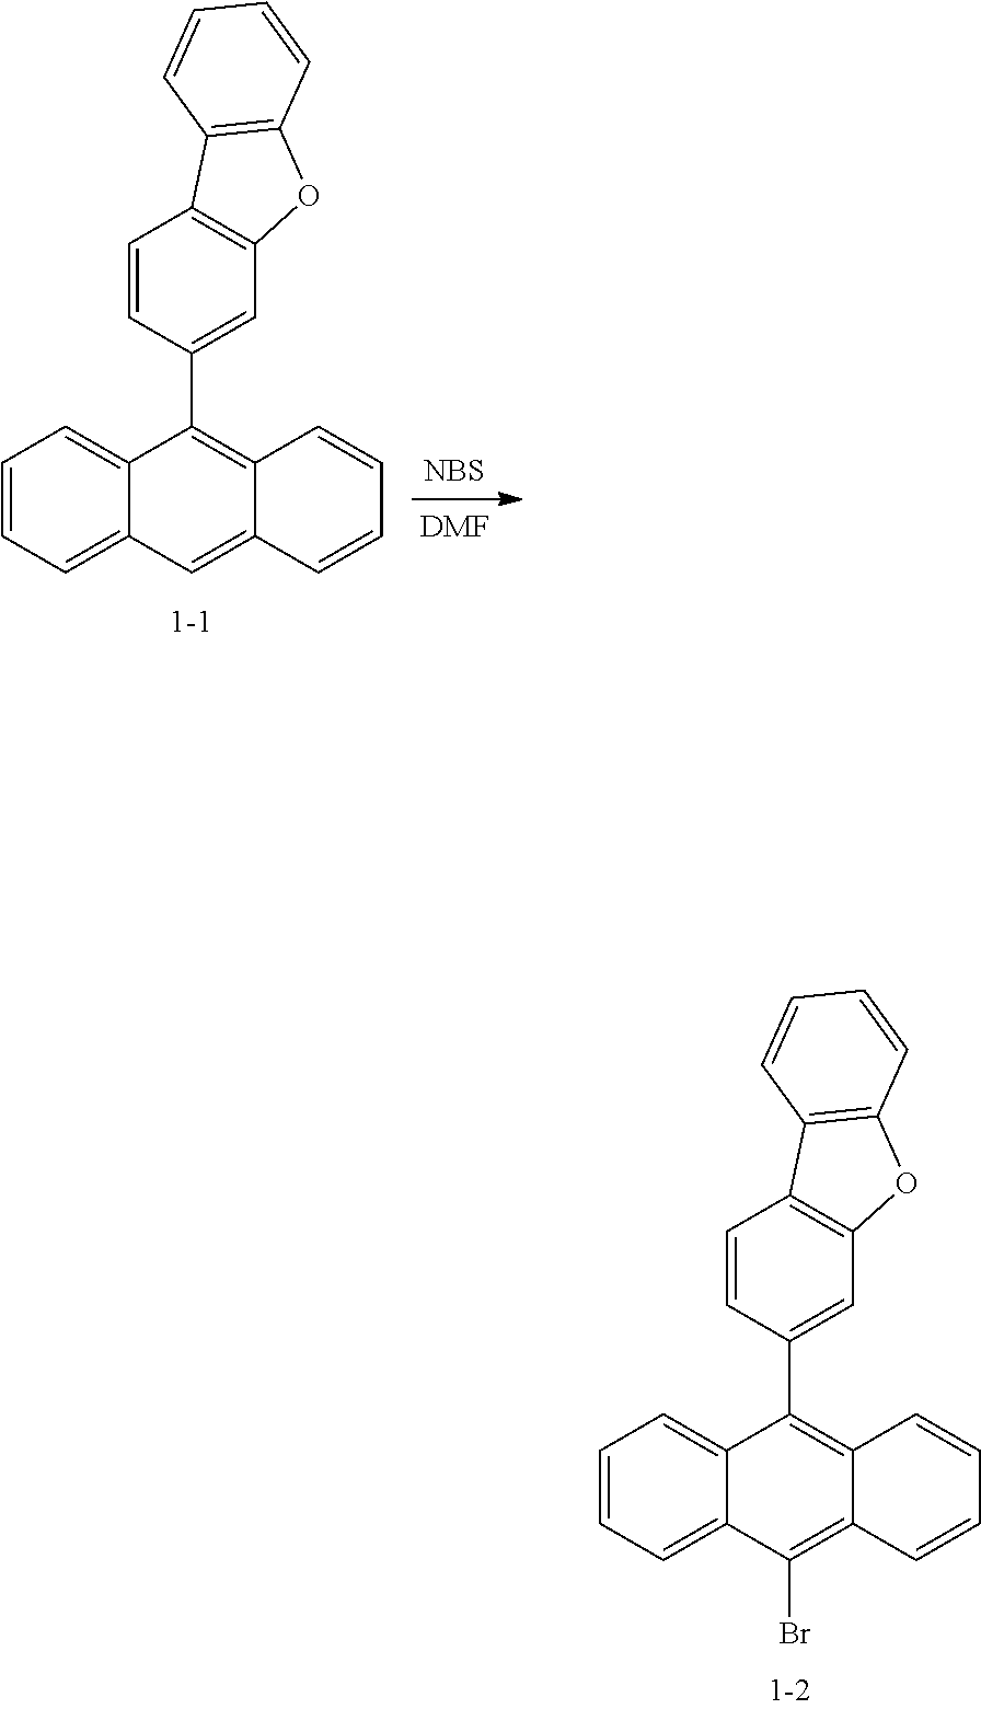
C1=CC2=C(C3=CC4=C(C=C3)C3=C(O4)C=CC=C3)C3=CC=CC=C3C(Br)=C2C=C1.C1=CC2=C(C3=CC4=C(C=C3)C3=C(O4)C=CC=C3)C3=CC=CC=C3C=C2C=C1.[NBS].[DMF]
